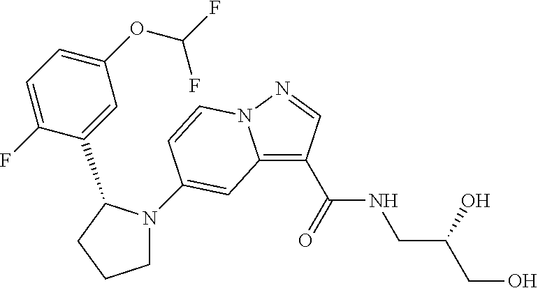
C12=C(C(NCC(CO)O)=O)C=NN1C=CC(N1CCCC1C1=CC(OC(F)F)=CC=C1F)=C2
